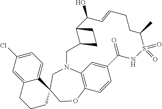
C12=CC(Cl)=CC=C1C1(CCC2)COC2=C3N(C1)CC1C(CC1)C(O)C=CCCC(C)S(=O)(=O)NC(=O)C(=C3)C=C2
